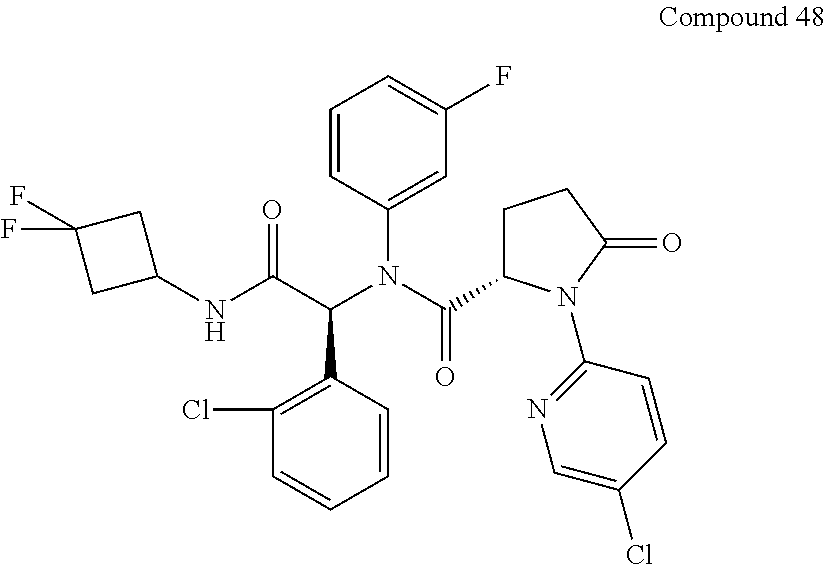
C1(Cl)=C(C(C(NC2CC(F)(F)C2)=O)N(C(C2CCC(=O)N2C2=NC=C(Cl)C=C2)=O)C2=CC(F)=CC=C2)C=CC=C1
